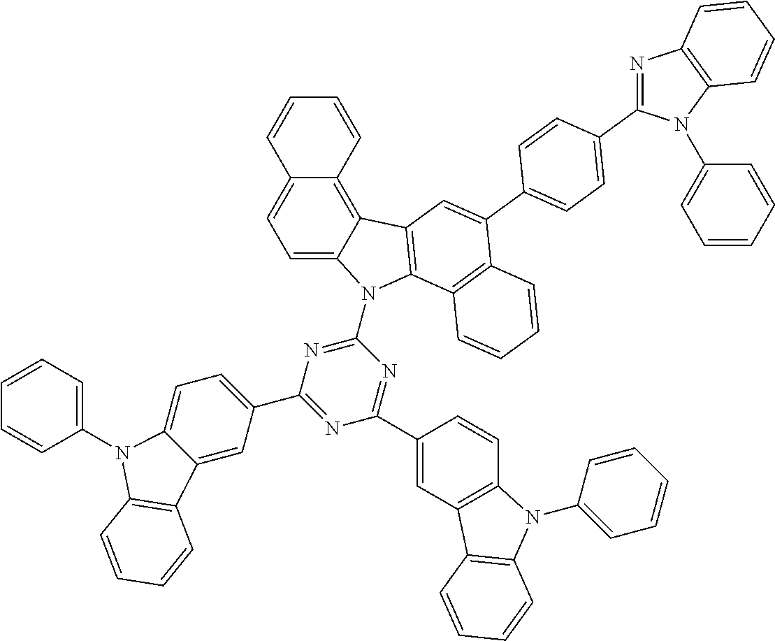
C1=C2C(=C3C(=C1)C=CC=C3)C1=C(N2C2=NC(C3=CC=C4C(=C3)C3=C(N4C4=CC=CC=C4)C=CC=C3)=NC(C3=CC4=C(C=C3)N(C3=CC=CC=C3)C3=C4C=CC=C3)=N2)C2=C(C(C3=CC=C(C4=NC5=C(N4C4=CC=CC=C4)C=CC=C5)C=C3)=C1)C=CC=C2
